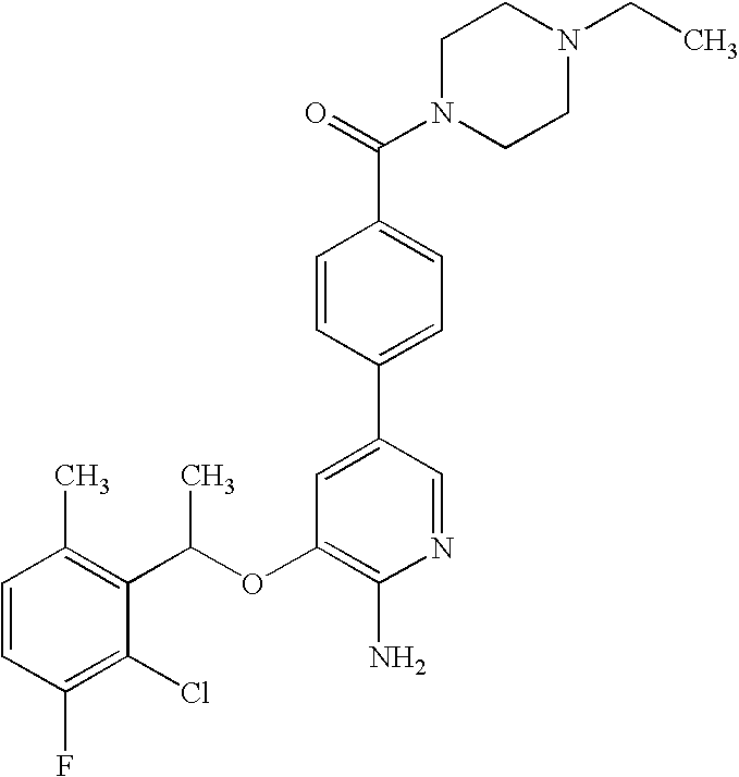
C1(OC(C2=C(C)C=CC(F)=C2Cl)C)=C(N)N=CC(C2=CC=C(C(=O)N3CCN(CC)CC3)C=C2)=C1
